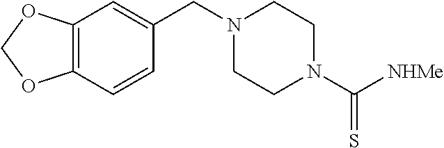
N1(CC2=CC3=C(C=C2)OCO3)CCN(C([NHMe])=S)CC1
